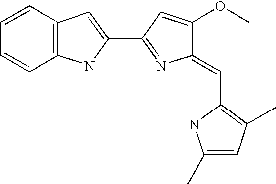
C1=CC2=C(C=C1)NC(C1=NC(=CC3=C(C)C=C(C)N3)C(OC)=C1)=C2
